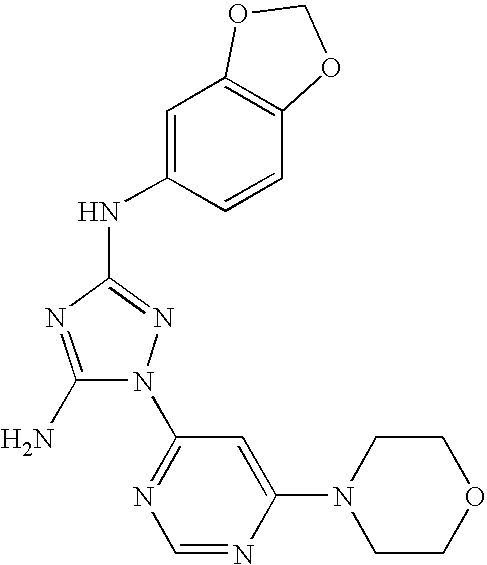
C1(N)=NC(NC2=CC3=C(C=C2)OCO3)=NN1C1=NC=NC(N2CCOCC2)=C1
